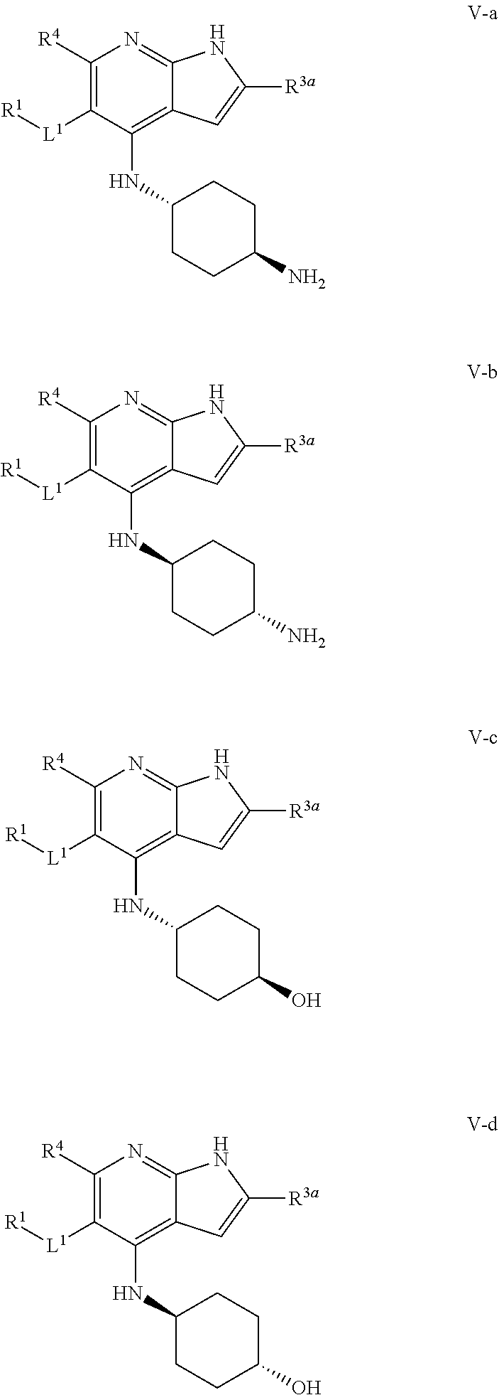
C1([R4])=C([L1][R1])C(NC2CCC(N)CC2)=C2C(=N1)NC([R3a])=C2.C1([R4])=C([L1][R1])C(NC2CCC(N)CC2)=C2C(=N1)NC([R3a])=C2.C1([R4])=C([L1][R1])C(NC2CCC(O)CC2)=C2C(=N1)NC([R3a])=C2.C1([R4])=C([L1][R1])C(NC2CCC(O)CC2)=C2C(=N1)NC([R3a])=C2
